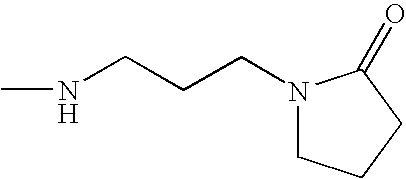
CNCCCN1CCCC1=O
